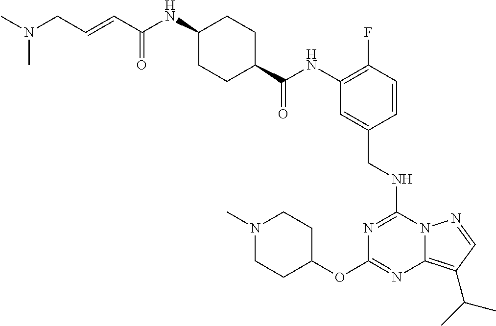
C(C1=CC(NC(C2CCC(NC(C=CCN(C)C)=O)CC2)=O)=C(F)C=C1)NC1=NC(OC2CCN(C)CC2)=NC2=C(C(C)C)C=NN21
